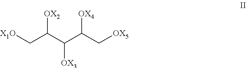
[X1O]CC(C(C(C[OX5])[OX4])[OX3])[OX2]
